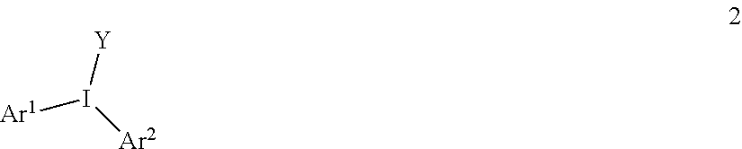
[Ar1]I([Ar2])[Y]
